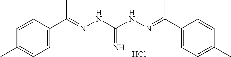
C1=C(C(=NNC(=N)NN=C(C2=CC=C(C)C=C2)C)C)C=CC(C)=C1.Cl
